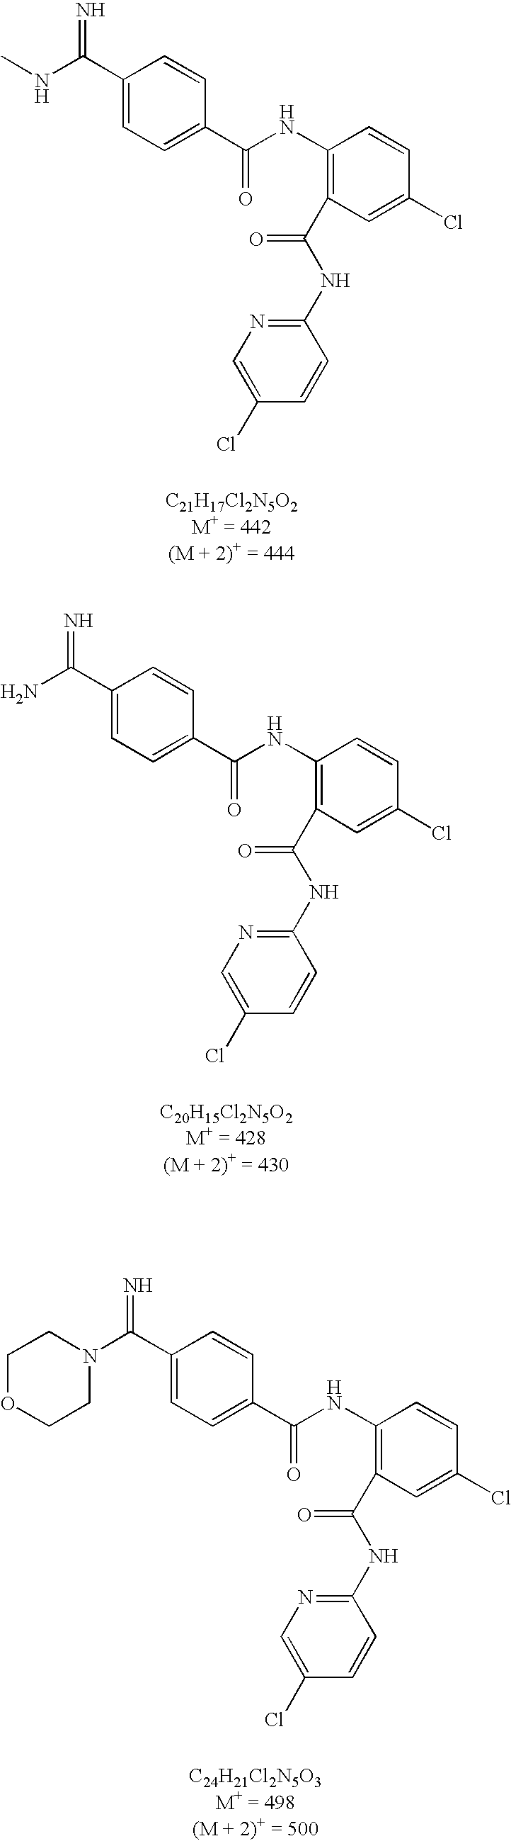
C(=N)(C1=CC=C(C(=O)NC2=C(C(NC3=NC=C(Cl)C=C3)=O)C=C(Cl)C=C2)C=C1)NC.C(=N)(C1=CC=C(C(=O)NC2=C(C(NC3=NC=C(Cl)C=C3)=O)C=C(Cl)C=C2)C=C1)N.C(=N)(C1=CC=C(C(=O)NC2=C(C(NC3=NC=C(Cl)C=C3)=O)C=C(Cl)C=C2)C=C1)N1CCOCC1
